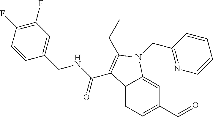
C12=CC=C(C=O)C=C1N(CC1=NC=CC=C1)C(C(C)C)=C2C(NCC1=CC(F)=C(F)C=C1)=O
